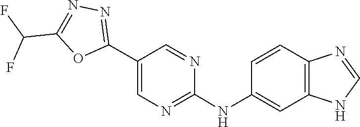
C1=NC2=C(N1)C=C(NC1=NC=C(C3=NN=C(C(F)F)O3)C=N1)C=C2
